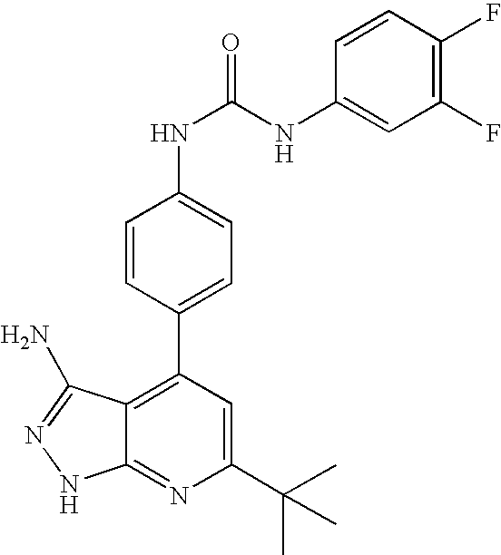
C1(C(C)(C)C)=CC(C2=CC=C(NC(=O)NC3=CC(F)=C(F)C=C3)C=C2)=C2C(=N1)NN=C2N
